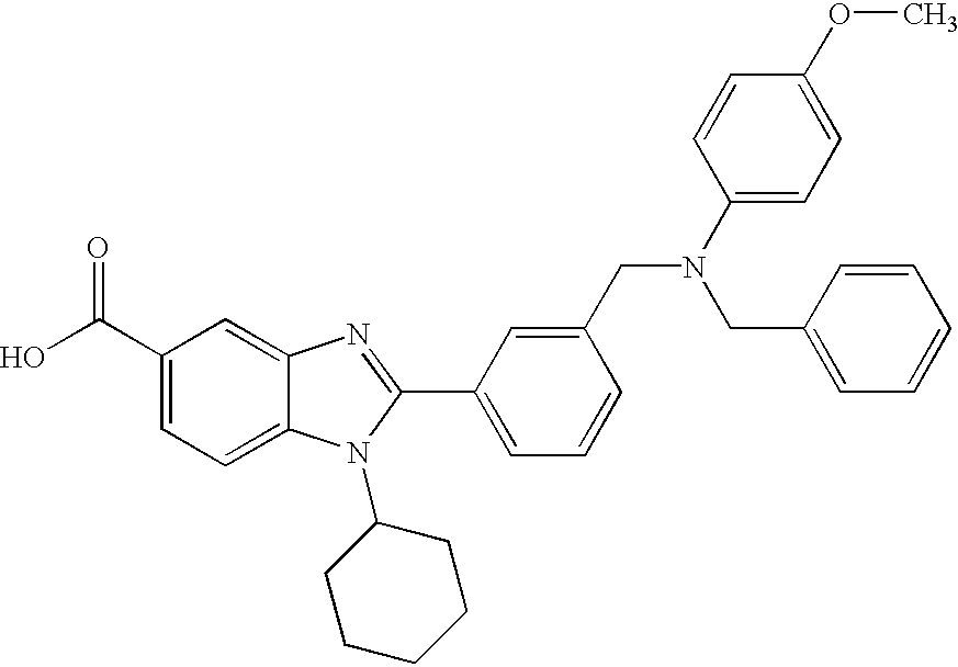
OC(C1=CC=C2C(=C1)N=C(C1=CC=CC(CN(C3=CC=C(OC)C=C3)CC3=CC=CC=C3)=C1)N2C1CCCCC1)=O
